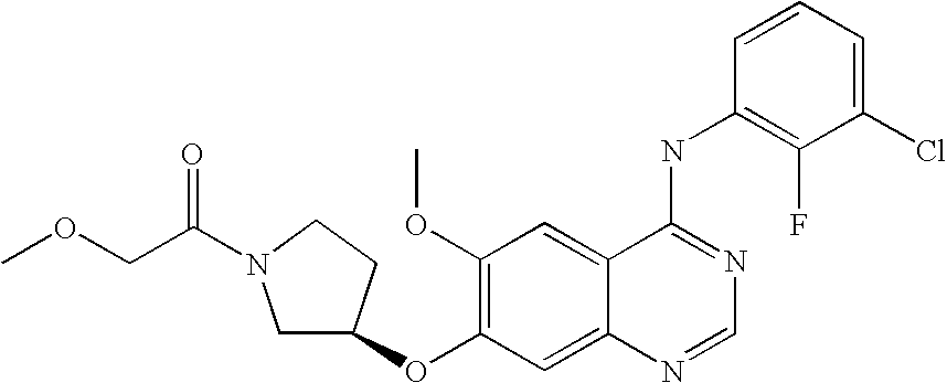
C1(OC)=C(OC2CN(C(COC)=O)CC2)C=C2C(=C1)C(NC1=C(F)C(Cl)=CC=C1)=NC=N2
